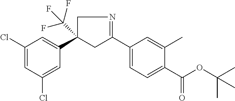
C1(Cl)=CC(Cl)=CC(C2(C(F)(F)F)CC(C3=CC=C(C(OC(C)(C)C)=O)C(C)=C3)=NC2)=C1
